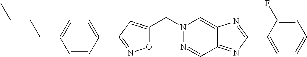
O1C(CN2N=CC3=NC(C4=CC=CC=C4F)=NC3=C2)=CC(C2=CC=C(CCCC)C=C2)=N1
